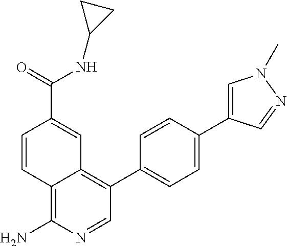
C12=C(N)N=CC(C3=CC=C(C4=CN(C)N=C4)C=C3)=C1C=C(C(=O)NC1CC1)C=C2
